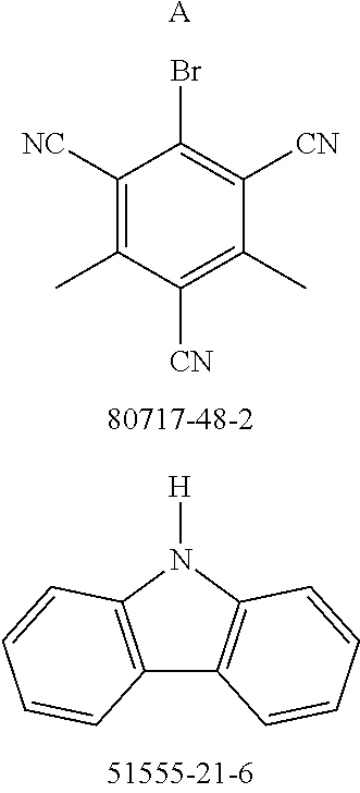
C1([NC])=C(C)C([CN])=C(C)C([CN])=C1Br.[A].C12=C(N([H])C3=C1C=CC=C3)C=CC=C2
